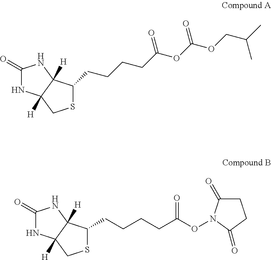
C1(=O)NC2([H])C([H])(N1)C(CCCCC(=O)OC(=O)OCC(C)C)SC2.C1(=O)NC2([H])C([H])(N1)C(CCCCC(ON1C(=O)CCC1=O)=O)SC2
